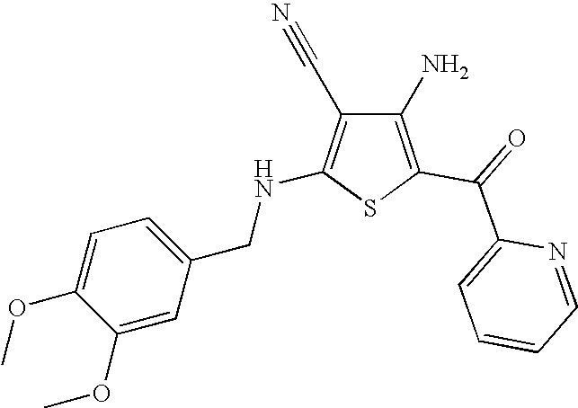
C1(N)=C(C(=O)C2=CC=CC=N2)SC(NCC2=CC=C(OC)C(OC)=C2)=C1C#N
